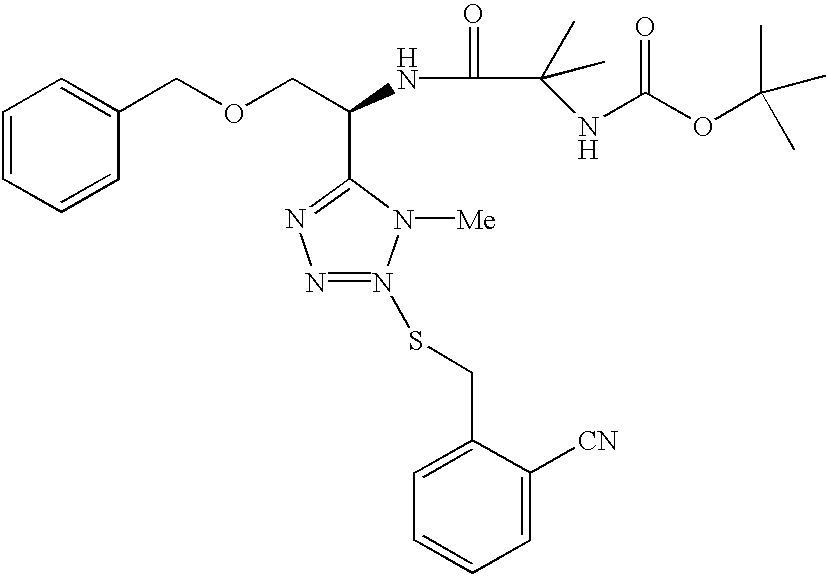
O(CC(NC(=O)C(C)(NC(OC(C)(C)C)=O)C)C1=NN=N(SCC2=CC=CC=C2[CN])N1[Me])CC1=CC=CC=C1
